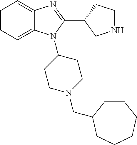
C1=CC=C2C(=C1)N=C(C1CNCC1)N2C1CCN(CC2CCCCCC2)CC1
